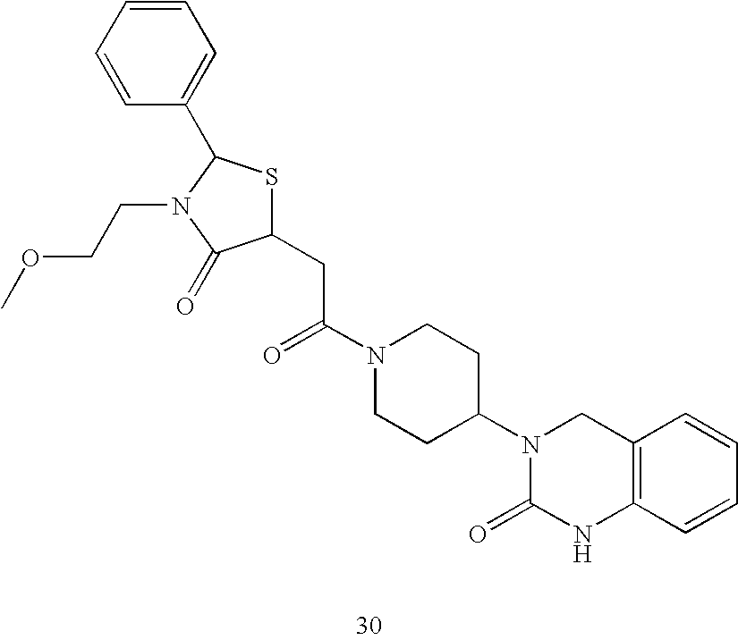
C1(CC(N2CCC(N3C(=O)NC4=C(C3)C=CC=C4)CC2)=O)SC(C2=CC=CC=C2)N(CCOC)C1=O
